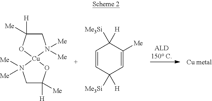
C1=CC([H])([Me3Si])C=C([Me])C1([H])[Me3Si].C1C([H])([Me])O[Cu]2(N1([Me])[Me])N([Me])([Me])CC([H])([Me])O2
